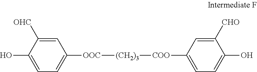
OC1=CC=C([OOC][(CH2)3][COO]C2=CC=C(O)C([CHO])=C2)C=C1[OHC]
